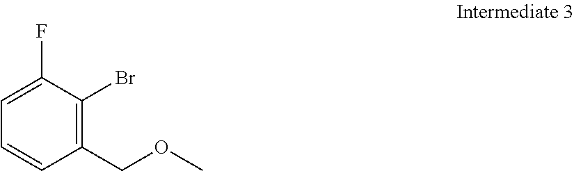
C1(COC)=C(Br)C(F)=CC=C1
